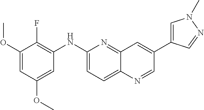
C1=C(OC)C=C(OC)C(F)=C1NC1=CC=C2C(=N1)C=C(C1=CN(C)N=C1)C=N2
